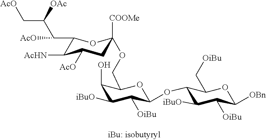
C1(C(C([OAc])C[AcO])[AcO])C([AcHN])C([AcO])CC([COOMe])(OCC2C(O)C([iBuO])C([OiBu])C(OC3C([iBuO])C([OiBu])C([OBn])OC3C[OiBu])O2)O1
